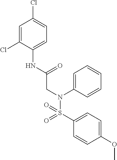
C1=C(Cl)C(NC(CN(S(C2=CC=C(OC)C=C2)(=O)=O)C2=CC=CC=C2)=O)=CC=C1Cl
